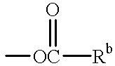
O=[OC](C)[Rb]
